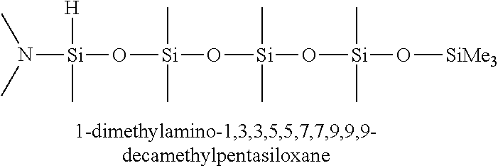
N([Si]([H])(C)O[Si](C)(C)O[Si](C)(C)O[Si](C)(C)O[SiMe3])(C)C
